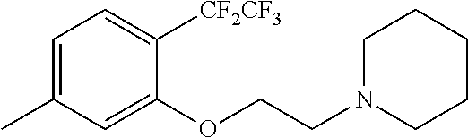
C1=C(C)C=C(OCCN2CCCCC2)C([CF2CF3])=C1
